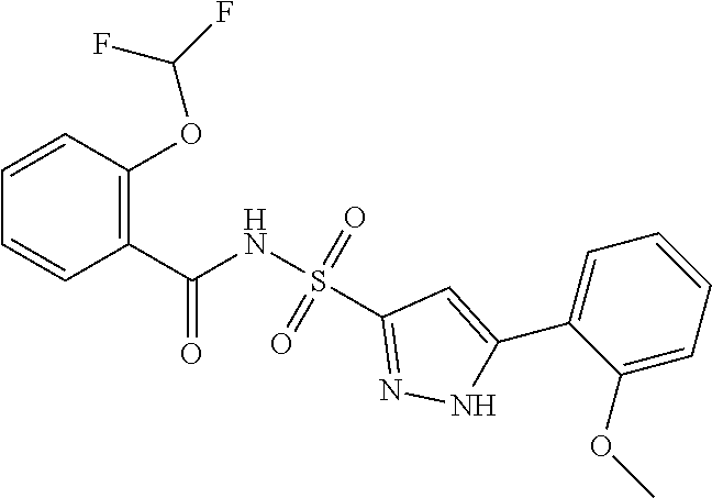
S(C1=NNC(C2=CC=CC=C2OC)=C1)(NC(C1=C(OC(F)F)C=CC=C1)=O)(=O)=O
